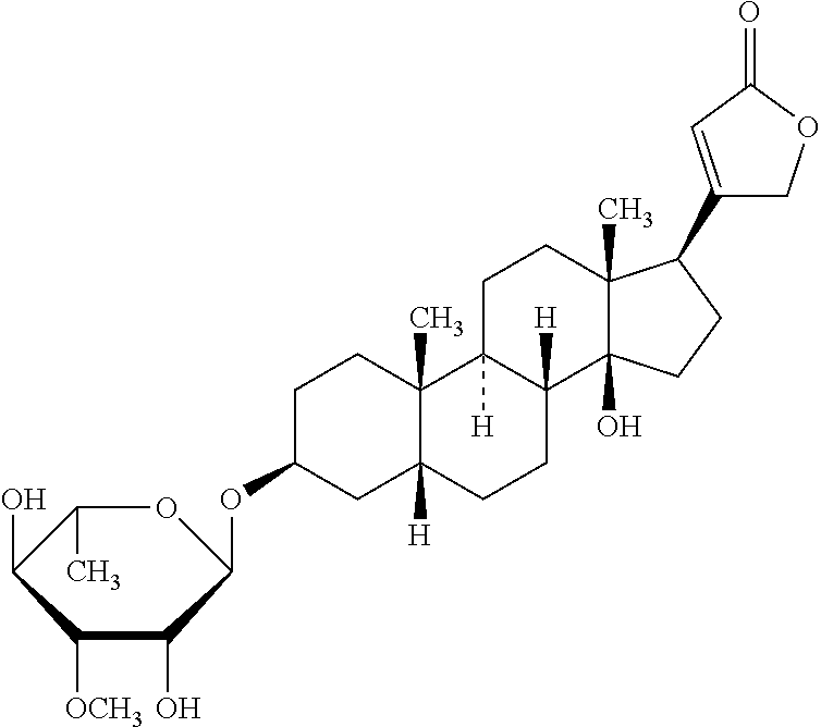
C1C(OC2OC(C)C(O)C([OCH3])C2O)CC2([H])C(C)(C1)C1([H])C([H])(CC2)C2(O)C(C)(CC1)C(C1=CC(=O)OC1)CC2
